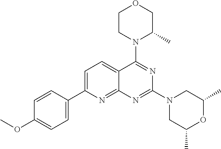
C1=C(C2=CC=C(OC)C=C2)N=C2C(=C1)C(N1C(C)COCC1)=NC(N1CC(C)OC(C)C1)=N2
